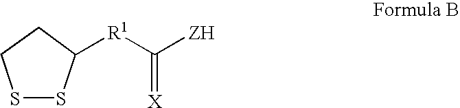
S1SC([R1]C([ZH])=[X])CC1
